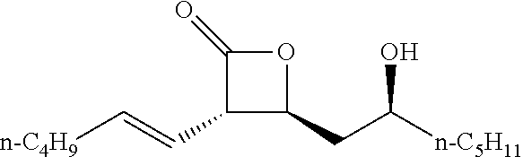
C(=C[n-C4H9])C1C(CC([n-C5H11])O)OC1=O
